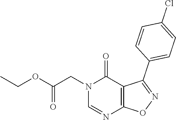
N1(CC(OCC)=O)C=NC2=C(C(C3=CC=C(Cl)C=C3)=NO2)C1=O
